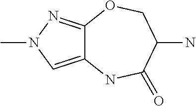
C12=CN(C)N=C1OCC(N)C(=O)N2
